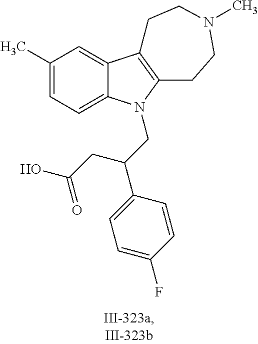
C1(C)=CC=C2C(=C1)C1=C(CCN(C)CC1)N2CC(C1=CC=C(F)C=C1)CC(O)=O
